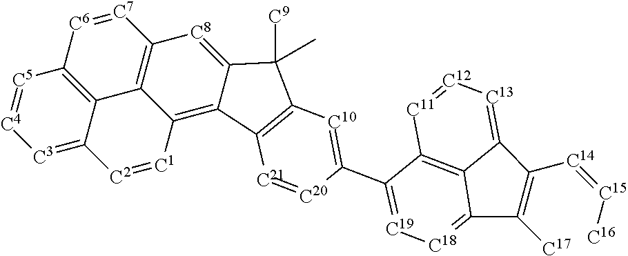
[C3]1=C2C3=C([C5]=[C4]1)[C6]=[C7]C1=C3C(=C3C(=[C8]1)C([C9])(C)C1=C3[C21]=[C20]C(C3=[C19][C18]=C4C5=C3[C11]=[C12][C13]=C5C([C14]=[C15][C16])=C4[C17])=[C10]1)[C1]=[C2]2
